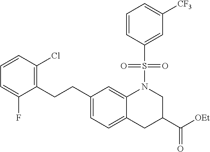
C1(CCC2=C(Cl)C=CC=C2F)=CC=C2C(=C1)N(S(=O)(=O)C1=CC([CF3])=CC=C1)CC(C([OEt])=O)C2
